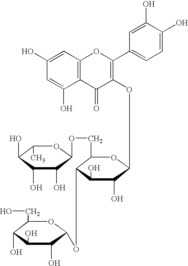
C1=C(O)C=C(O)C2=C1OC(C1=CC=C(O)C(O)=C1)=C(OC1C(O)C(O)C(OC3C(O)C(O)C(O)C(CO)O3)C(COC3C(O)C(O)C(O)C(C)O3)O1)C2=O
